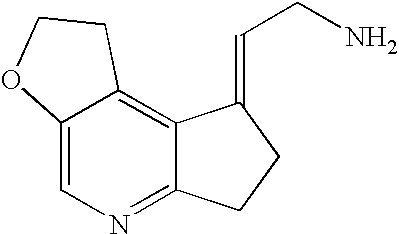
C12=CN=C3C(=C1CCO2)C(=CCN)CC3
